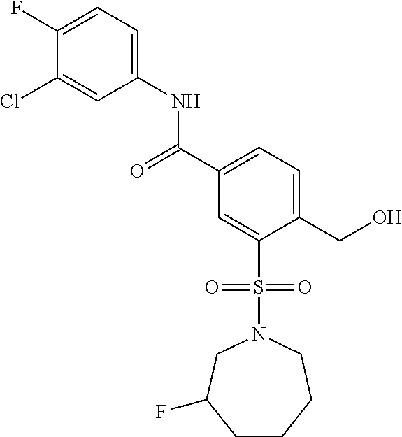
C1(F)=CC=C(NC(=O)C2=CC=C(CO)C(S(=O)(=O)N3CC(F)CCCC3)=C2)C=C1Cl
